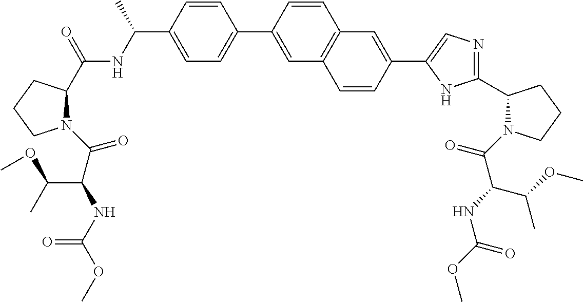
C1CCN(C(C(C(C)OC)NC(OC)=O)=O)C1C(NC(C1=CC=C(C2=CC3=C(C=C2)C=C(C2=CN=C(C4CCCN4C(=O)C(NC(OC)=O)C(OC)C)N2)C=C3)C=C1)C)=O
